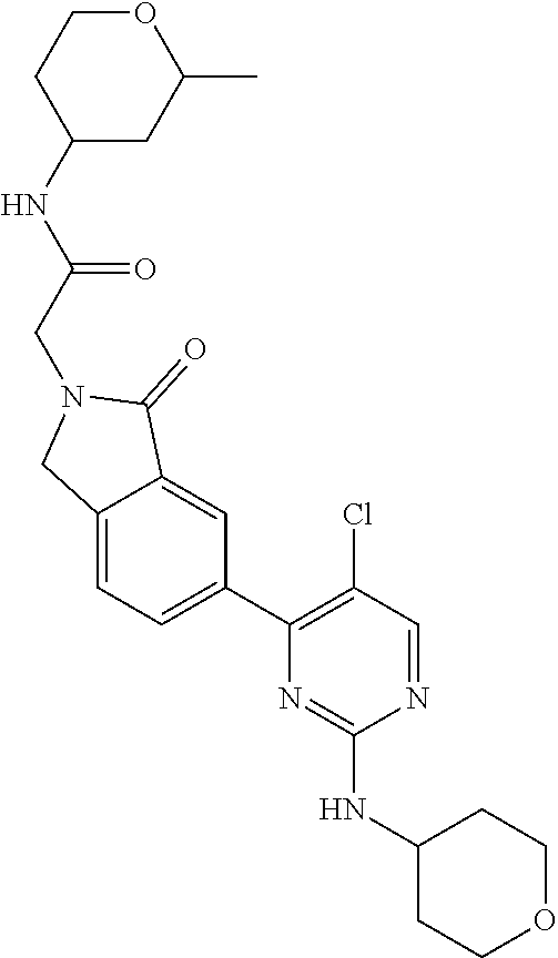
N1=CC(Cl)=C(C2=CC=C3C(=C2)C(=O)N(CC(NC2CCOC(C)C2)=O)C3)N=C1NC1CCOCC1
